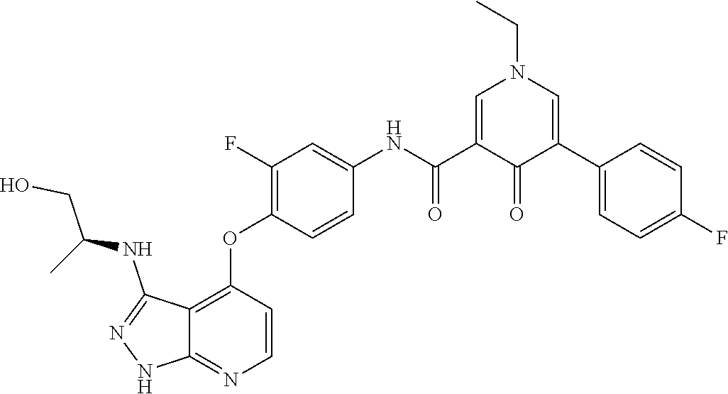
N1(CC)C=C(C(NC2=CC(F)=C(OC3=C4C(=NC=C3)NN=C4NC(CO)C)C=C2)=O)C(=O)C(C2=CC=C(F)C=C2)=C1
